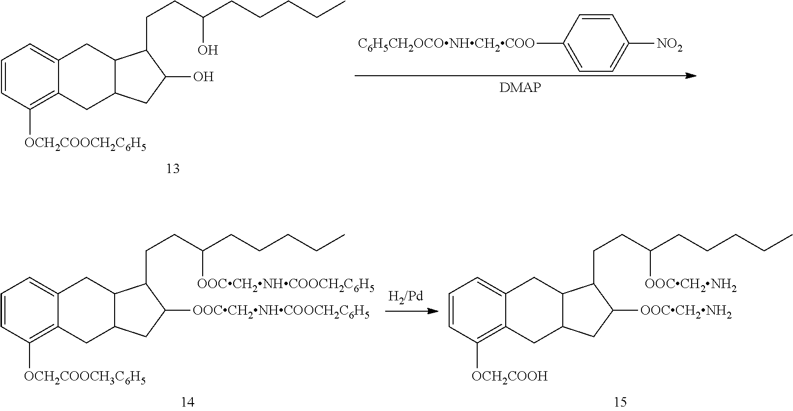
C1=CC([OCH2COOCH2C6H5])=C2C(=C1)CC1C(C2)CC(O)C1CCC(CCCCC)O.[C6H5CH2OCONHCH2COO]C1=CC=C([NO2])C=C1.C1=CC([OCH2COOCH3C6H5])=C2C(=C1)CC1C(C2)CC([OOCCH2NHCOOCH2C6H5])C1CCC(CCCCC)[OOCCH2NHCOOCH2C6H5].C1=CC([OCH2COOH])=C2C(=C1)CC1C(C2)CC([OOCCH2NH2])C1CCC(CCCCC)[OOCCH2NH2]
